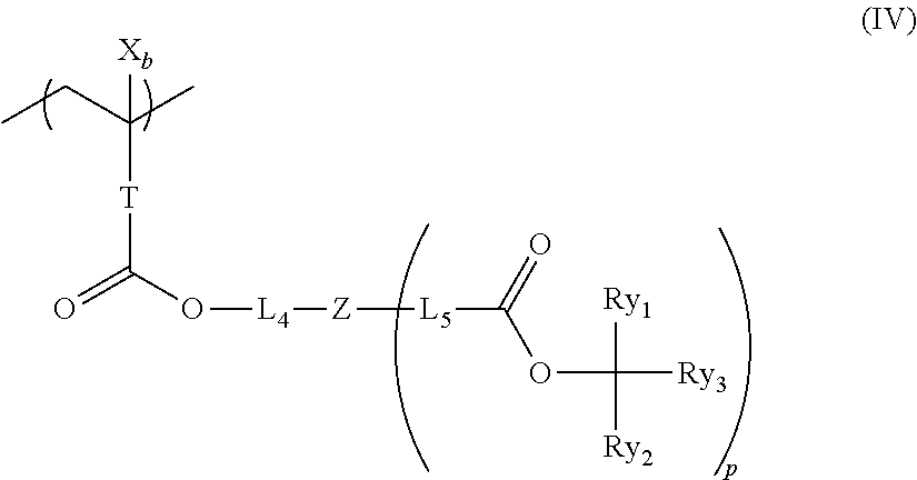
[T](C([Xb])(CC)C)C(=O)O[L4][Z][L5]C(OC([Ry3])([Ry1])[Ry2])=O
